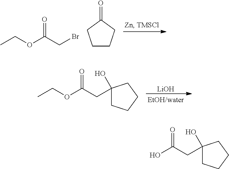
CCOC(CBr)=O.C1CCC(=O)C1.CCOC(CC1(O)CCCC1)=O.[LiOH].OC(CC1(O)CCCC1)=O
